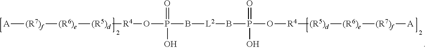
[A][(R7)f][(R6)e][(R5)d][R4]OP(B[L2]BP(=O)(O[R4][(R5)d][(R6)e][(R7)f][A])O)(=O)O
